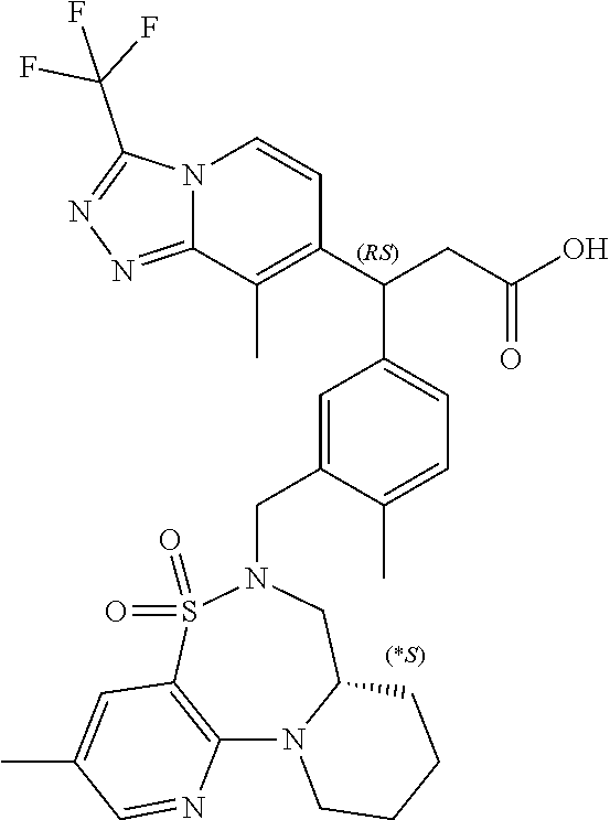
N12C(=NN=C1C(F)(F)F)C(C)=C(C(CC(O)=O)C1=CC=C(C)C(CN3S(=O)(=O)C4=C(N5C(C3)CCCC5)N=CC(C)=C4)=C1)C=C2
